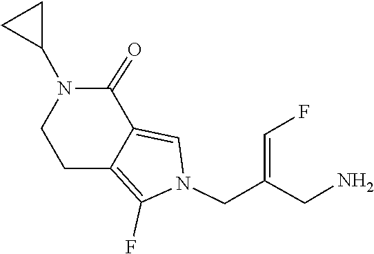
C1C2=C(F)N(CC(=CF)CN)C=C2C(=O)N(C2CC2)C1
